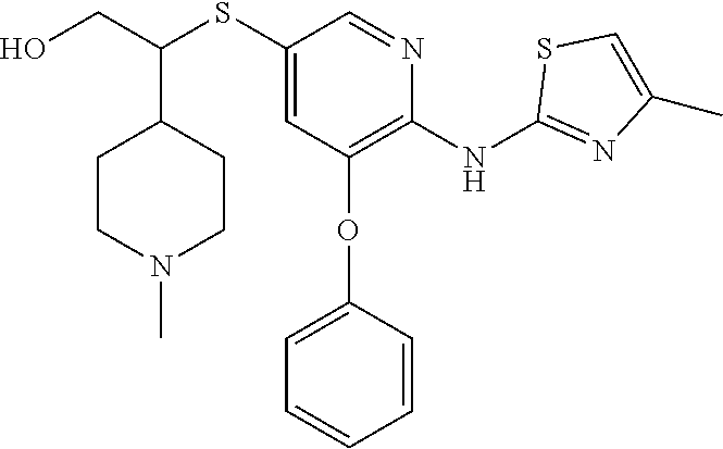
C(C(SC1=CC(OC2=CC=CC=C2)=C(NC2=NC(C)=CS2)N=C1)C1CCN(C)CC1)O
